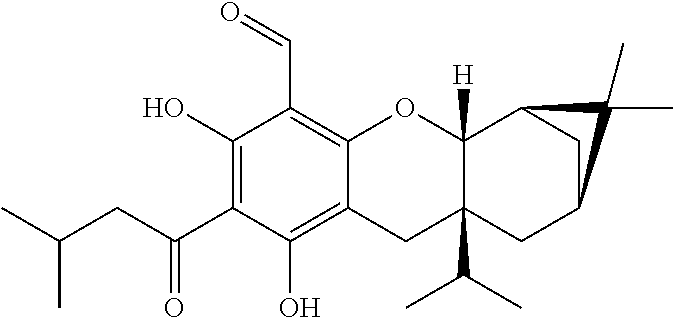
C12=C(C=O)C(O)=C(C(=O)CC(C)C)C(O)=C1CC1(C(C)C)C([H])(O2)C2CC(C1)C2(C)C
